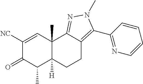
C1([NC])=CC2(C)C([H])(C(C)C1=O)CCC1=C(C3=NC=CC=C3)N(C)N=C21
